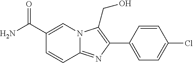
C1(C2=C(CO)N3C(=N2)C=CC(C(N)=O)=C3)=CC=C(Cl)C=C1
